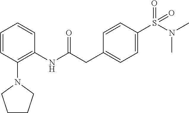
CN(S(=O)(C1=CC=C(CC(NC2=C(N3CCCC3)C=CC=C2)=O)C=C1)=O)C
